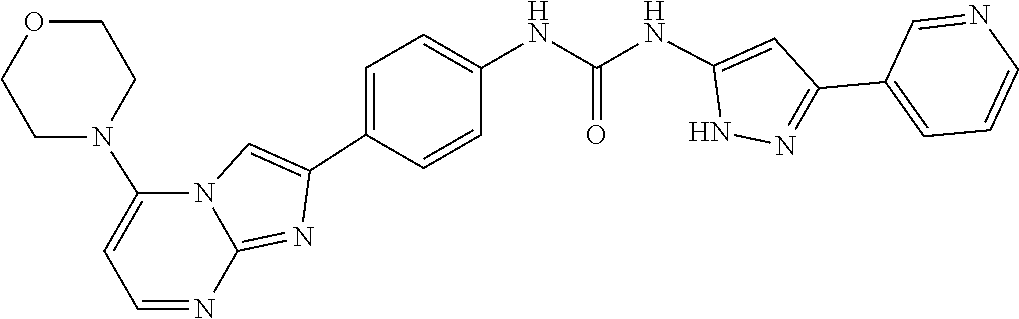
C1=C(C2=NNC(NC(NC3=CC=C(C4=CN5C(N6CCOCC6)=CC=NC5=N4)C=C3)=O)=C2)C=NC=C1
